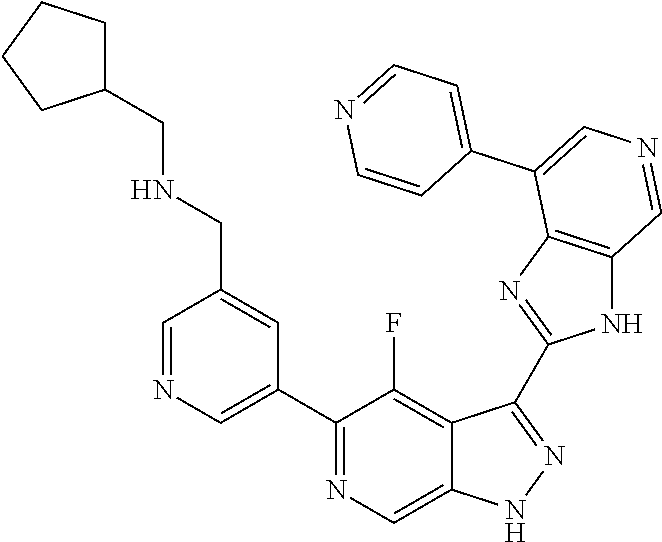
C1(C2=CN=CC(CNCC3CCCC3)=C2)=NC=C2C(=C1F)C(C1=NC3=C(N1)C=NC=C3C1=CC=NC=C1)=NN2
